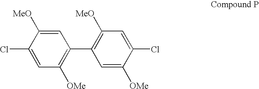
C1(Cl)=CC([OMe])=C(C2=C([MeO])C=C(Cl)C([OMe])=C2)C=C1[MeO]
